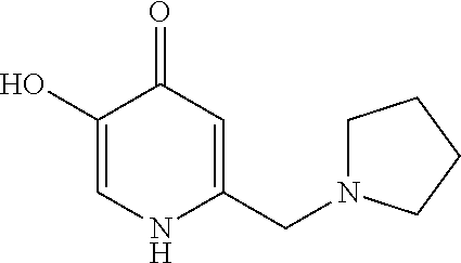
C1(O)=CNC(CN2CCCC2)=CC1=O
